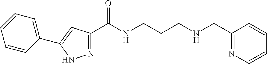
N1=C(C(NCCCNCC2=NC=CC=C2)=O)C=C(C2=CC=CC=C2)N1
